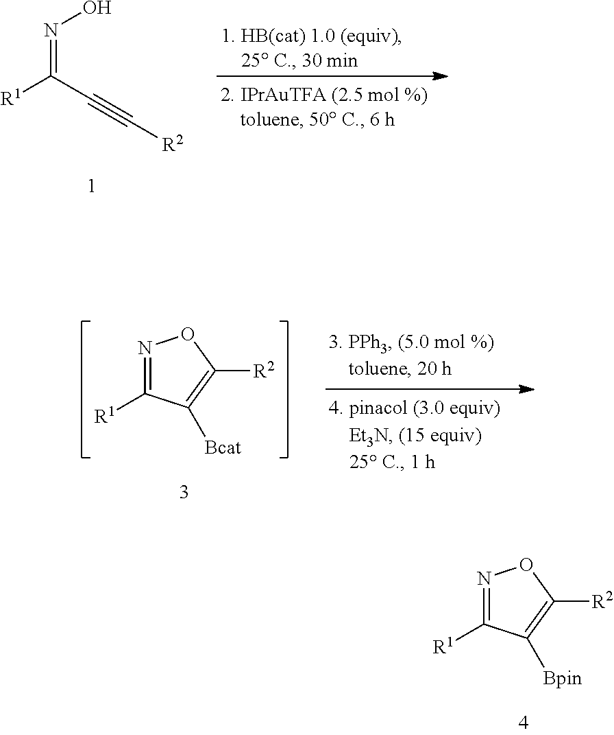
N(=C([R1])C#C[R2])O.N1=C([R1])C([Bcat])=C([R2])O1.N1=C([R1])C([Bpin])=C([R2])O1
